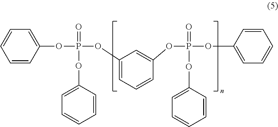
C1=CC=CC(OP(=O)(OC2=CC=CC=C2)OC2=CC=CC(OP(OC3=CC=CC=C3)(OC3=CC=CC=C3)=O)=C2)=C1
